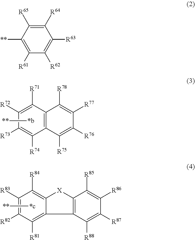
C12=C(C([R71])=C([R72])C([R73])=C1[R74])C([R78])=C([R77])C([R76])=C2[R75].[*b][**].C12=C([R81])C([R82])=C([R83])C([R84])=C1[X]C1=C2C([R88])=C([R87])C([R86])=C1[R85].[*c][**].C1([R64])=C([R65])C([**])=C([R61])C([R62])=C1[R63]
